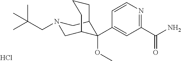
C1(C(N)=O)=NC=CC(C2(OC)C3CN(CC(C)(C)C)CC2CCC3)=C1.Cl
